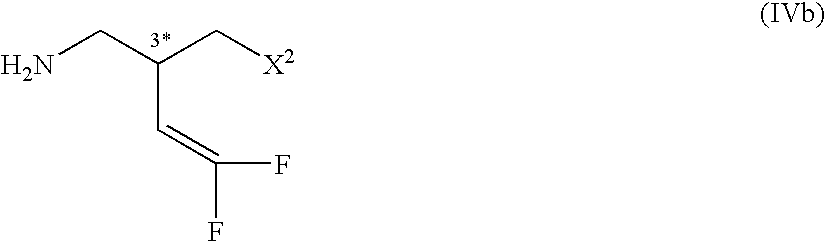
NCC(C[X2])C=C(F)F
